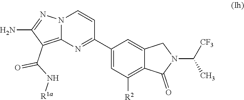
[R1a]NC(C1=C2N(N=C1N)C=CC(C1=CC([R2])=C3C(=C1)CN(C(C)[CF3])C3=O)=N2)=O
